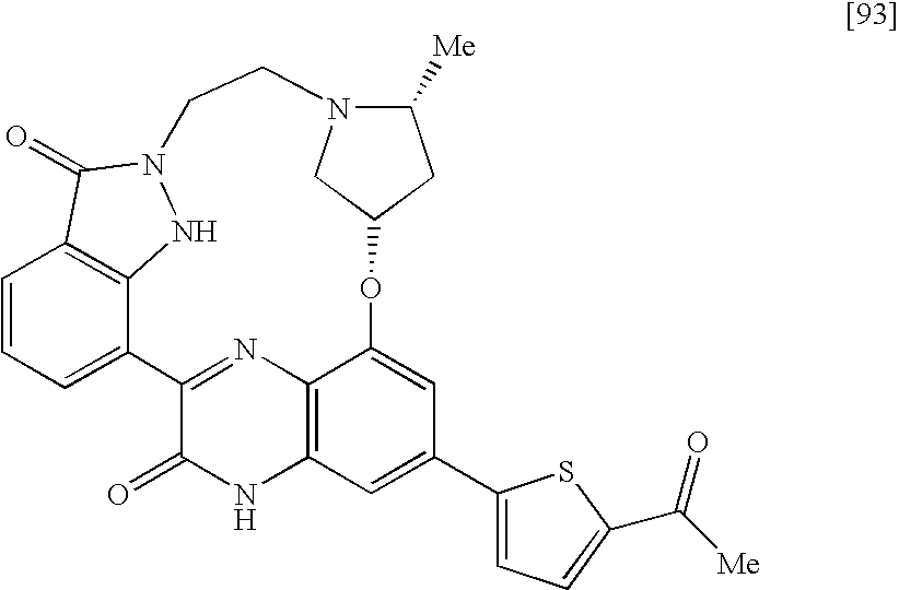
C1=CC=C2C3=C1C(=O)N(N3)CCN1C([Me])CC(OC3=CC(C4=CC=C(C([Me])=O)S4)=CC4=C3N=C2C(=O)N4)C1
